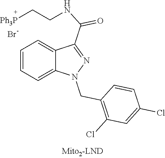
Br.C1=CC=C2C(=C1)C(C(=O)NCC[Ph3P])=NN2CC1=C(Cl)C=C(Cl)C=C1
